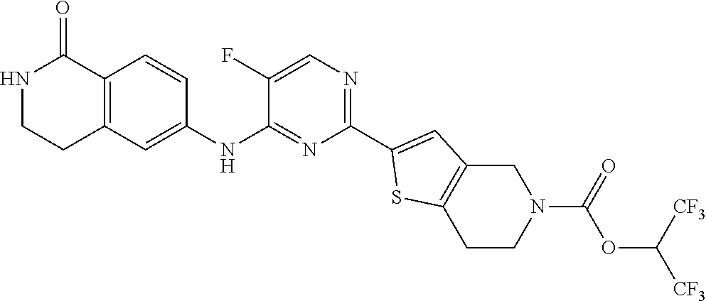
N1CCC2=C(C1=O)C=CC(NC1=NC(C3=CC4=C(S3)CCN(C(=O)OC([CF3])[CF3])C4)=NC=C1F)=C2
